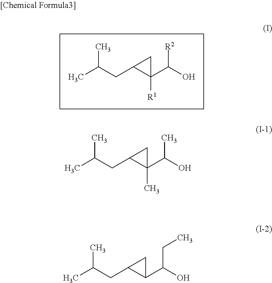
CC(CC1C(C(O)[R2])([R1])C1)C.CC(CC1C(C(O)C)(C)C1)C.CC(CC1C(C(O)CC)C1)C
